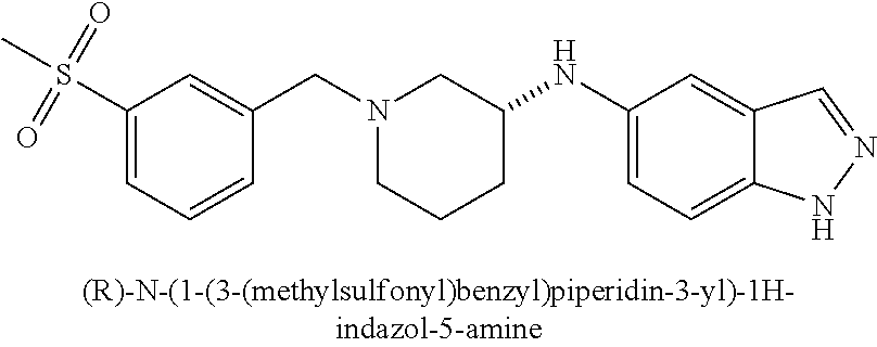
C1(S(C)(=O)=O)=CC=CC(CN2CCCC(NC3=CC=C4C(=C3)C=NN4)C2)=C1
